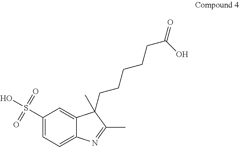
C1(S(O)(=O)=O)=CC=C2C(=C1)C(CCCCCC(=O)O)(C)C(C)=N2
